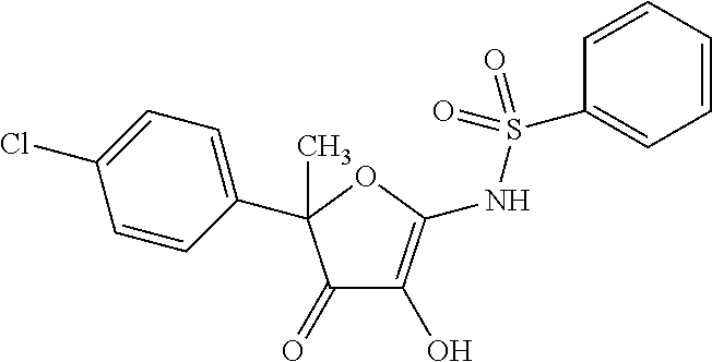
C1(=O)C(O)=C(NS(C2=CC=CC=C2)(=O)=O)OC1(C1=CC=C(Cl)C=C1)C
